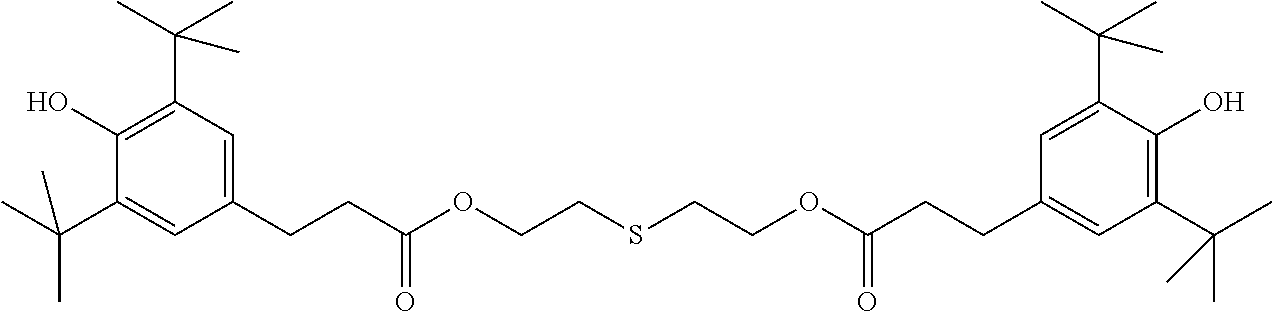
CC(C1=CC(CCC(OCCSCCOC(CCC2=CC(C(C)(C)C)=C(O)C(C(C)(C)C)=C2)=O)=O)=CC(C(C)(C)C)=C1O)(C)C
